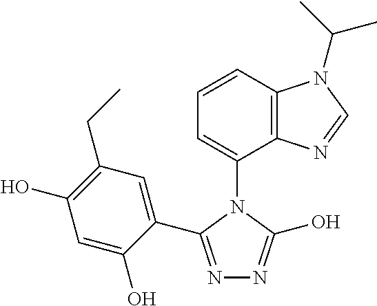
N1=C(C2=CC(CC)=C(O)C=C2O)N(C2=CC=CC3=C2N=CN3C(C)C)C(O)=N1
